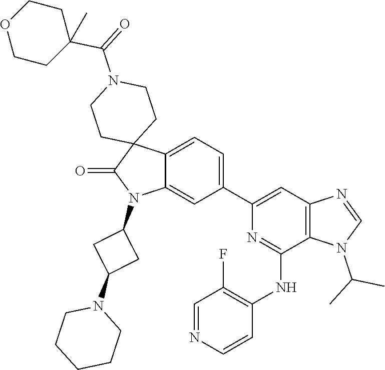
C12=CC=C(C3=CC4=C(C(NC5=C(F)C=NC=C5)=N3)N(C(C)C)C=N4)C=C1N(C1CC(N3CCCCC3)C1)C(=O)C21CCN(C(C2(C)CCOCC2)=O)CC1
